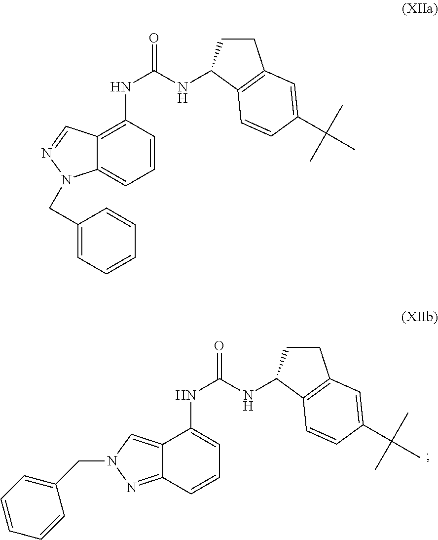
C1=CC2=NN(CC3=CC=CC=C3)C=C2C(NC(NC2C3=C(CC2)C=C(C(C)(C)C)C=C3)=O)=C1.C1=CC(NC(NC2C3=C(CC2)C=C(C(C)(C)C)C=C3)=O)=C2C(=C1)N(CC1=CC=CC=C1)N=C2
